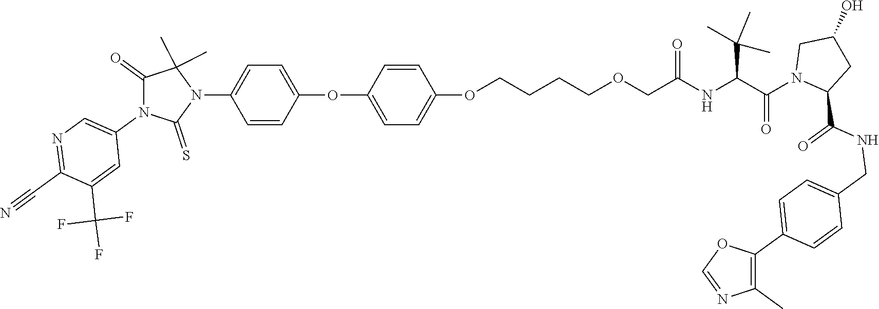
C1=C(OC2=CC=C(OCCCCOCC(NC(C(N3CC(O)CC3C(NCC3=CC=C(C4=C(C)N=CO4)C=C3)=O)=O)C(C)(C)C)=O)C=C2)C=CC(N2C(C)(C)C(=O)N(C3=CN=C(C#N)C(C(F)(F)F)=C3)C2=S)=C1
